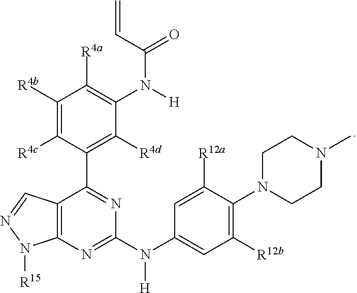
C12=C(N=C(N(C3=CC([R12b])=C(N4CCN(C)CC4)C([R12a])=C3)[H])N=C1C1=C([R4d])C(N([H])C(C=C)=O)=C([R4a])C([R4b])=C1[R4c])N([R15])N=C2
